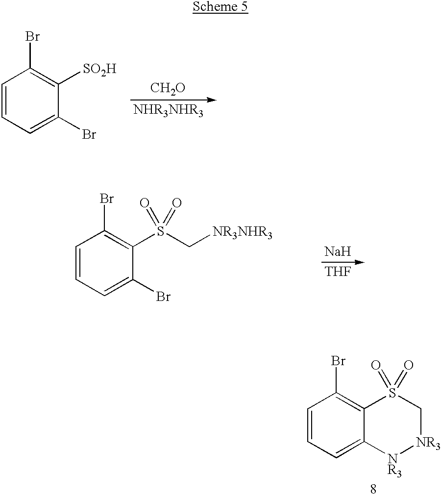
C1=CC=C(Br)C([SO2H])=C1Br.[CH2O].[NHR3NHR3].C1=CC=C(Br)C(S(C[NR3NHR3])(=O)=O)=C1Br.[Na].[THF].C1=CC=C2C(=C1Br)S(=O)(=O)C[NR3][NR3]2
